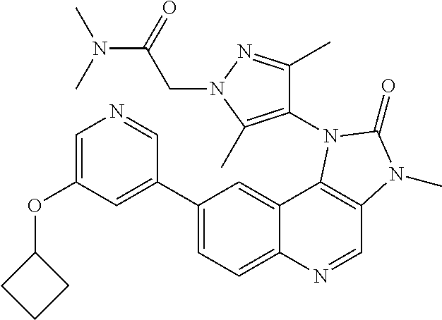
C1=C(OC2CCC2)C=C(C2=CC=C3C(=C2)C2=C(C=N3)N(C)C(=O)N2C2=C(C)N(CC(N(C)C)=O)N=C2C)C=N1
